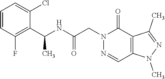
C1=CC(F)=C(C(NC(CN2C(=O)C3=C(C=N2)N(C)N=C3C)=O)C)C(Cl)=C1
